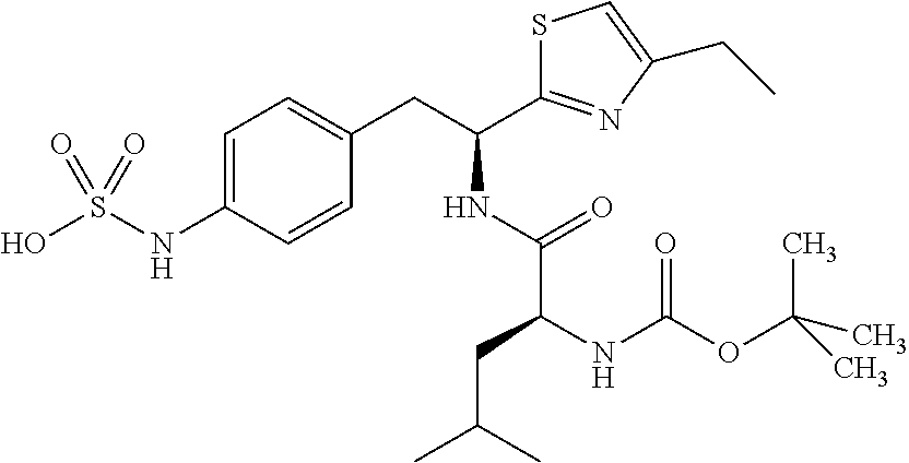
C1=C(NS(O)(=O)=O)C=CC(CC(NC(=O)C(NC(OC(C)(C)C)=O)CC(C)C)C2=NC(CC)=CS2)=C1
